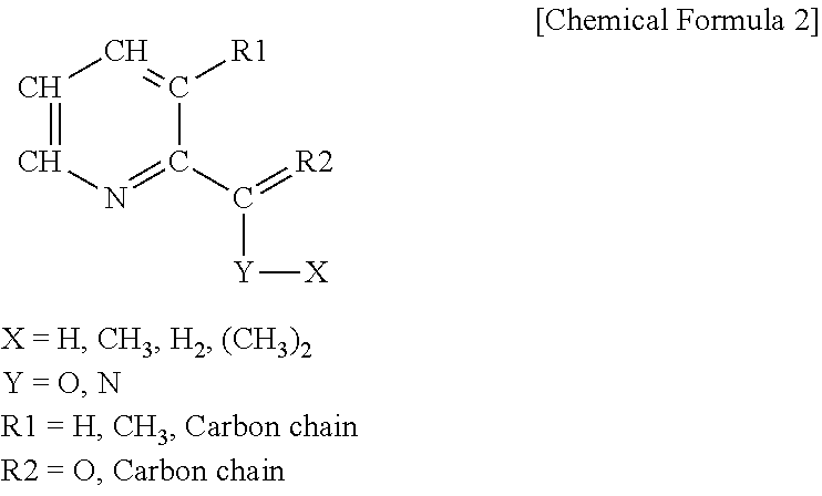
C1=CN=C(C(=[R2])[Y][X])C([R1])=C1
